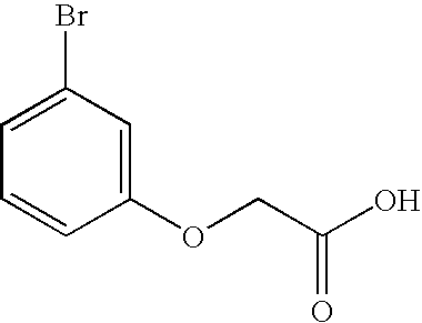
C1=C(Br)C=C(OCC(O)=O)C=C1
